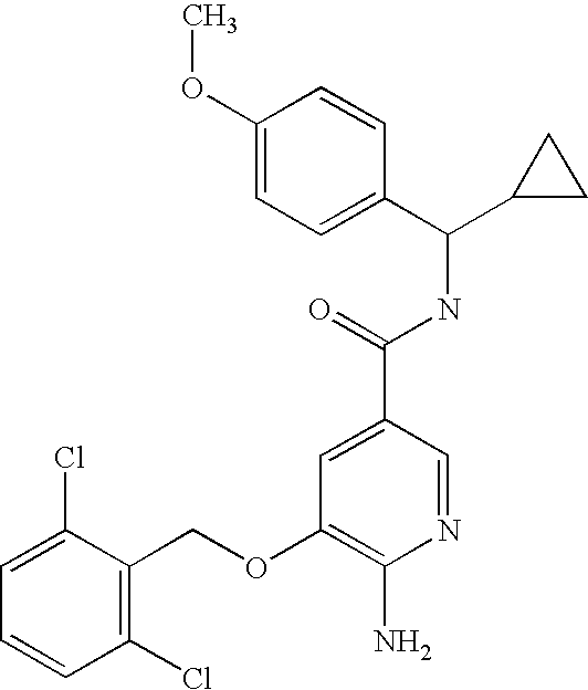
C1=C(Cl)C(COC2=C(N)N=CC(C(=O)NC(C3CC3)C3=CC=C(OC)C=C3)=C2)=C(Cl)C=C1
